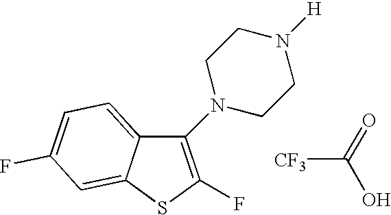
[CF3]C(O)=O.C12=CC=C(F)C=C1SC(F)=C2N1CCN([H])CC1
